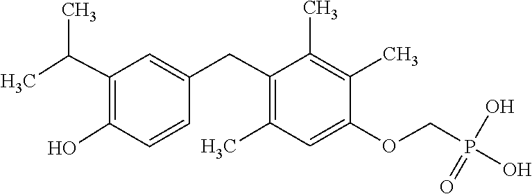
C1(C)=C(C)C(OCP(O)(O)=O)=CC(C)=C1CC1=CC(C(C)C)=C(O)C=C1
